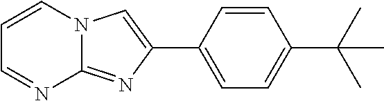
C1=CN2C(=NC(C3=CC=C(C(C)(C)C)C=C3)=C2)N=C1
